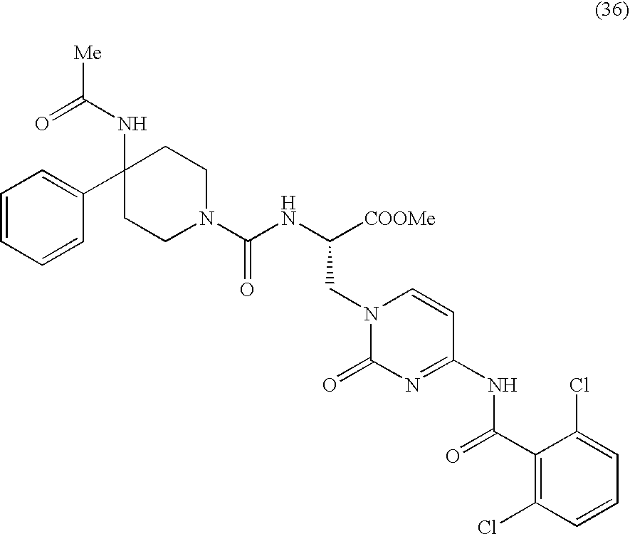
N(C([COOMe])CN1C(=O)N=C(NC(C2=C(Cl)C=CC=C2Cl)=O)C=C1)C(N1CCC(NC([Me])=O)(C2=CC=CC=C2)CC1)=O
